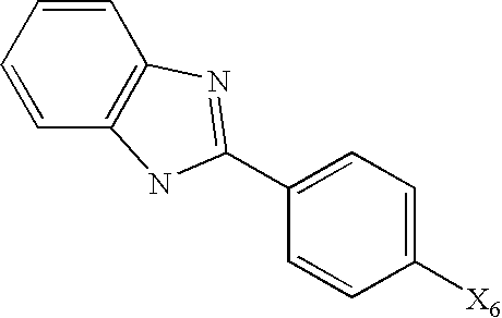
C1=CC=CC2=C1N=C(C1=CC=C([X6])C=C1)N2
